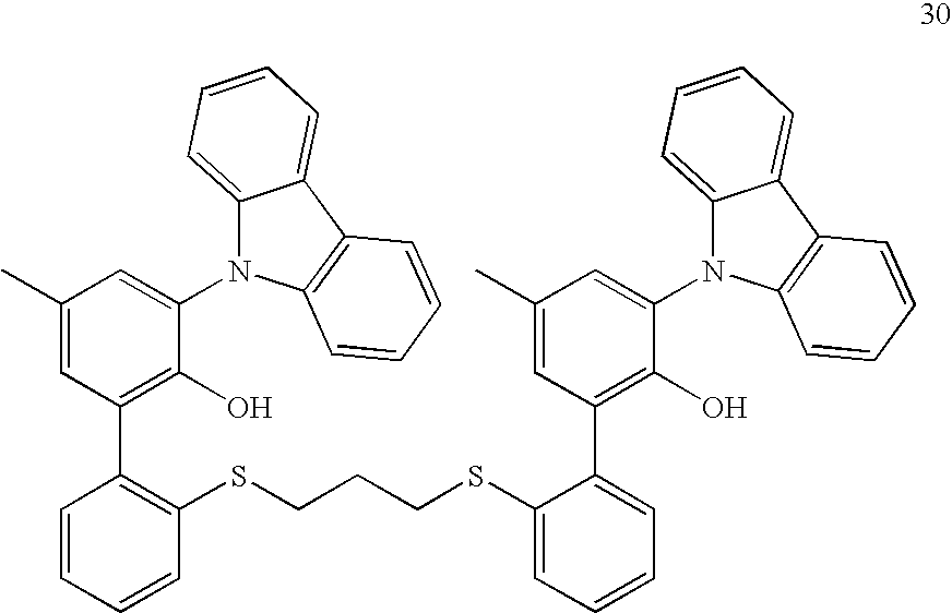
C1(C)=CC(C2=C(SCCCSC3=CC=CC=C3C3=C(O)C(N4C5=CC=CC=C5C5=C4C=CC=C5)=CC(C)=C3)C=CC=C2)=C(O)C(N2C3=CC=CC=C3C3=C2C=CC=C3)=C1
